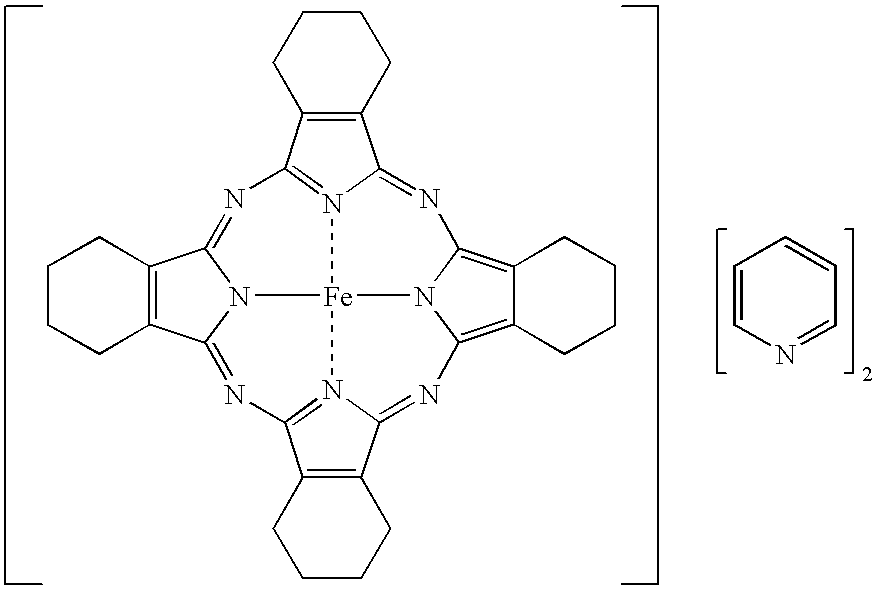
C12=C(C3=N4C1=NC1=C5C(=C6N1[Fe]41N4C(=N3)C3=C(C4=NC4=N1C(=N6)C1=C4CCCC1)CCCC3)CCCC5)CCCC2.C1=CN=CC=C1
